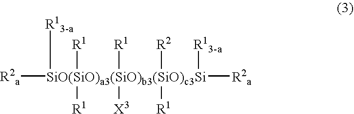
[R2a][SiO(SiO)a3(SiO)b3(SiO)c3Si]([R2a])([R13-a])([R2])([R1])([R1])([X3])([R1])([R1])[R13-a]
